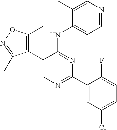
C1=C(C2=C(C)ON=C2C)C(NC2=CC=NC=C2C)=NC(C2=CC(Cl)=CC=C2F)=N1
